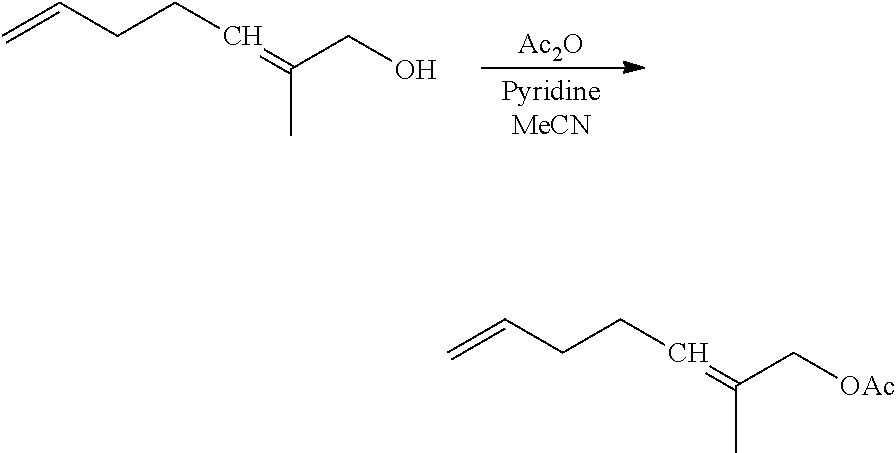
C=CCCC=C(C)C[OAc].C=CCCC=C(C)CO.[Ac2O]
